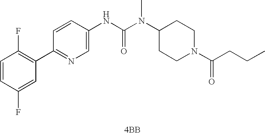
[4BB].C1(C2=C(F)C=CC(F)=C2)=NC=C(NC(N(C2CCN(C(=O)CCC)CC2)C)=O)C=C1
